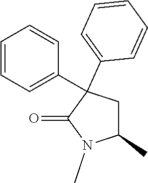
O=C1N(C)C(C)CC1(C1=CC=CC=C1)C1=CC=CC=C1
